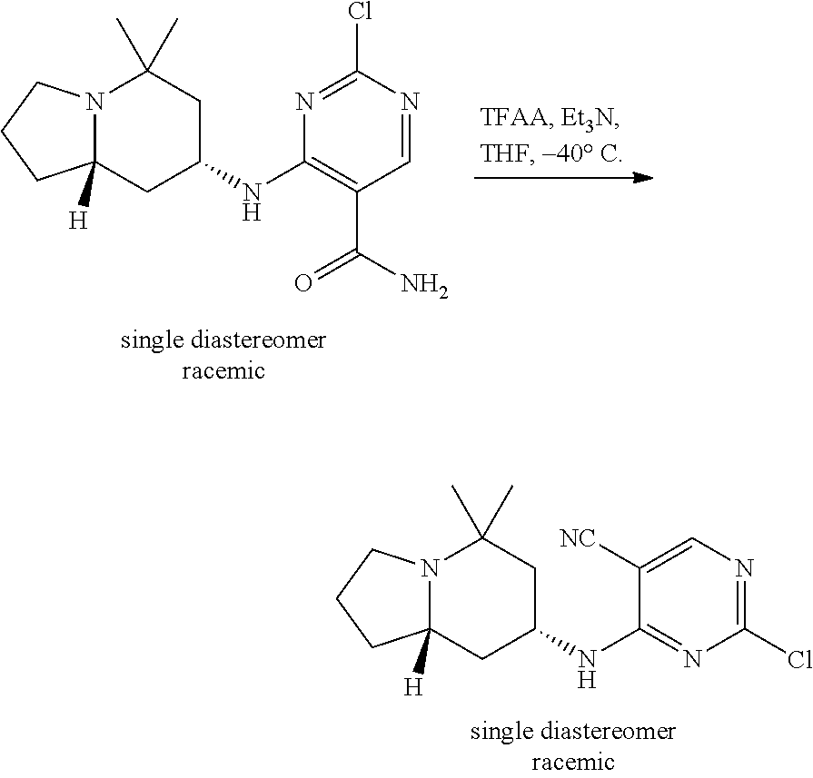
N12C([H])(CC(NC3=NC(Cl)=NC=C3[NC])CC1(C)C)CCC2.N12C([H])(CC(NC3=C(C(=O)N)C=NC(Cl)=N3)CC1(C)C)CCC2
